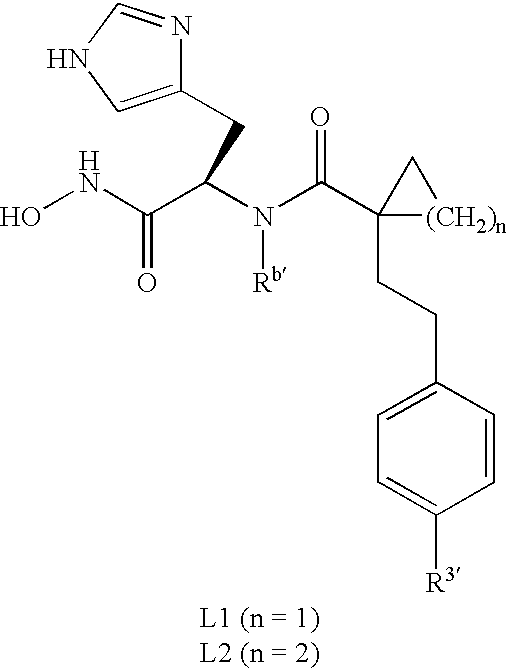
C1(CCC2(C(N(C(C(NO)=O)CC3=CNC=N3)[Rb])=O)[(CH2)n]C2)=CC=C([R3])C=C1
